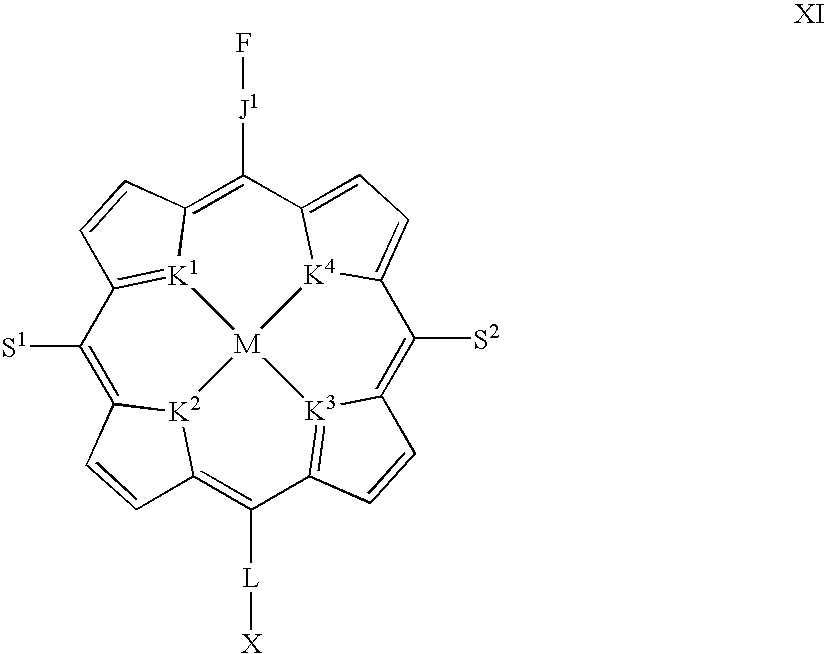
C1([S2])=C2[K3]3=C(C([L][X])=C4[K2]5C(=C([S1])C6=[K1]7C(=C([J1]F)C8=CC=C1[K4]8[M]753)C=C6)C=C4)C=C2
